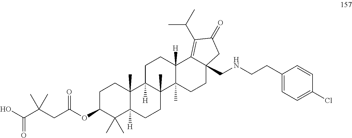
C1C(OC(CC(C(=O)O)(C)C)=O)C(C)(C)C2([H])C(C)(C1)C1([H])C(C)(CC2)C2(C)C([H])(CC1)C1=C(C(C)C)C(=O)CC1(CNCCC1=CC=C(Cl)C=C1)CC2
